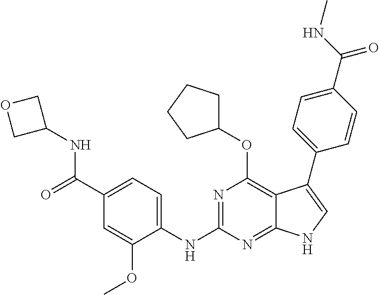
C1(C2=CNC3=NC(NC4=CC=C(C(=O)NC5COC5)C=C4OC)=NC(OC4CCCC4)=C32)=CC=C(C(NC)=O)C=C1
